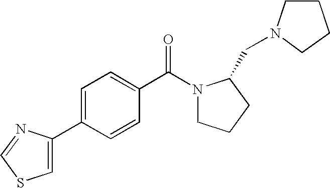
C1=C(C2=CSC=N2)C=CC(C(N2CCCC2CN2CCCC2)=O)=C1
